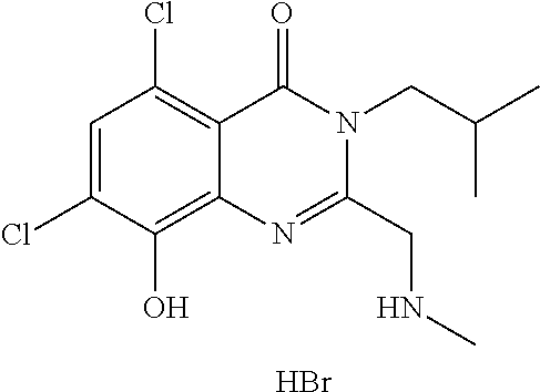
C1=C(Cl)C(O)=C2C(=C1Cl)C(=O)N(CC(C)C)C(CNC)=N2.Br
